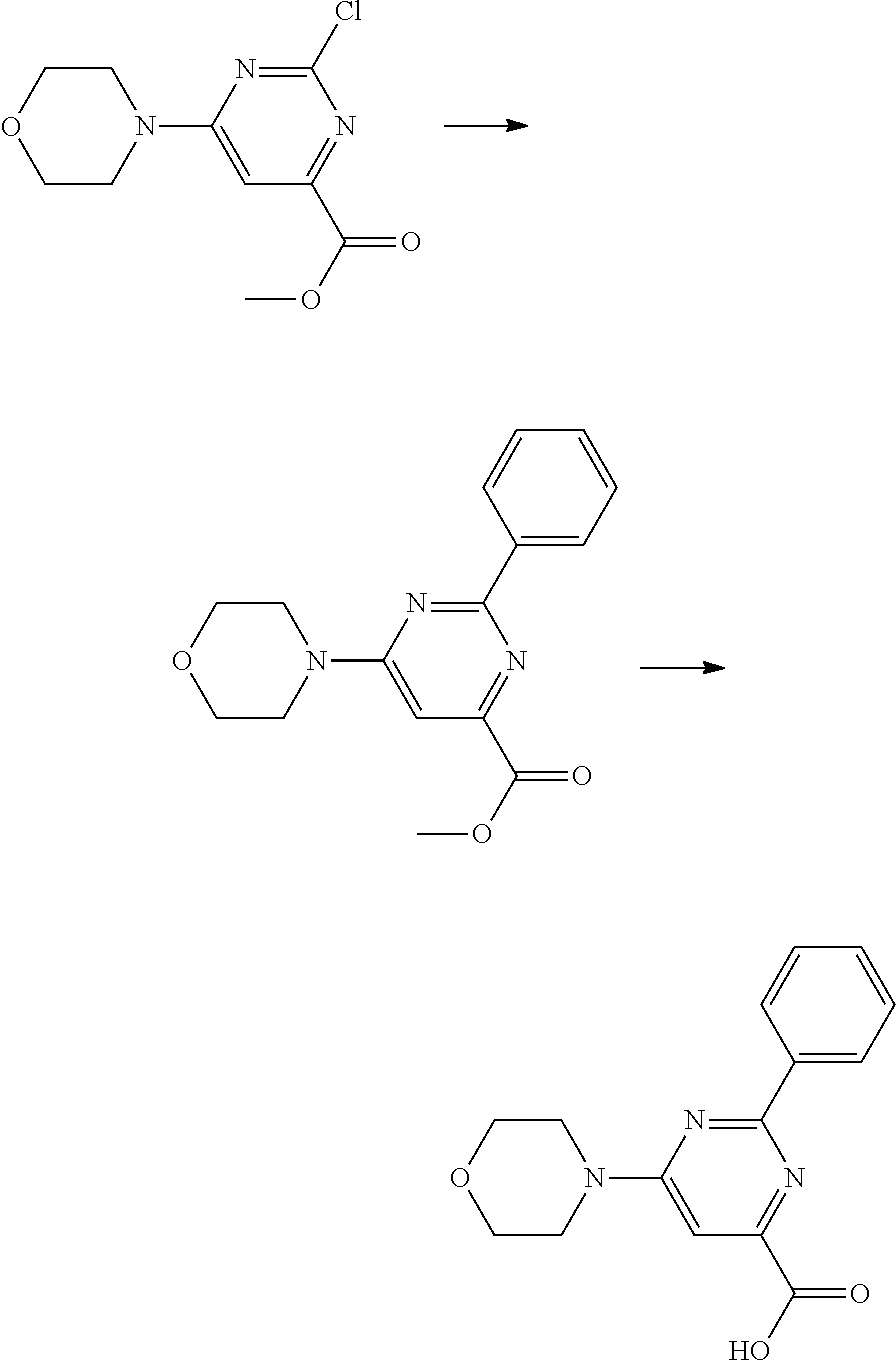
C1(C2=CC=CC=C2)=NC(N2CCOCC2)=CC(C(O)=O)=N1.C1(Cl)=NC(N2CCOCC2)=CC(C(OC)=O)=N1.C1(C2=CC=CC=C2)=NC(N2CCOCC2)=CC(C(OC)=O)=N1
